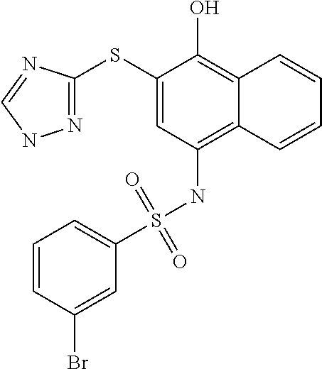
N1=C(SC2=CC(NS(=O)(=O)C3=CC=CC(Br)=C3)=C3C(=C2O)C=CC=C3)N=CN1
